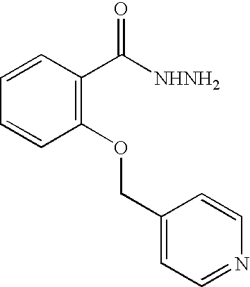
C1=CC(C([NHNH2])=O)=C(OCC2=CC=NC=C2)C=C1
